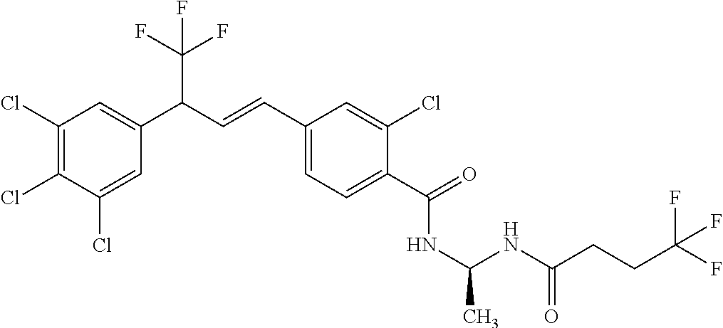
C1(Cl)=C(Cl)C(Cl)=CC(C(C=CC2=CC=C(C(=O)NC(C)NC(CCC(F)(F)F)=O)C(Cl)=C2)C(F)(F)F)=C1
